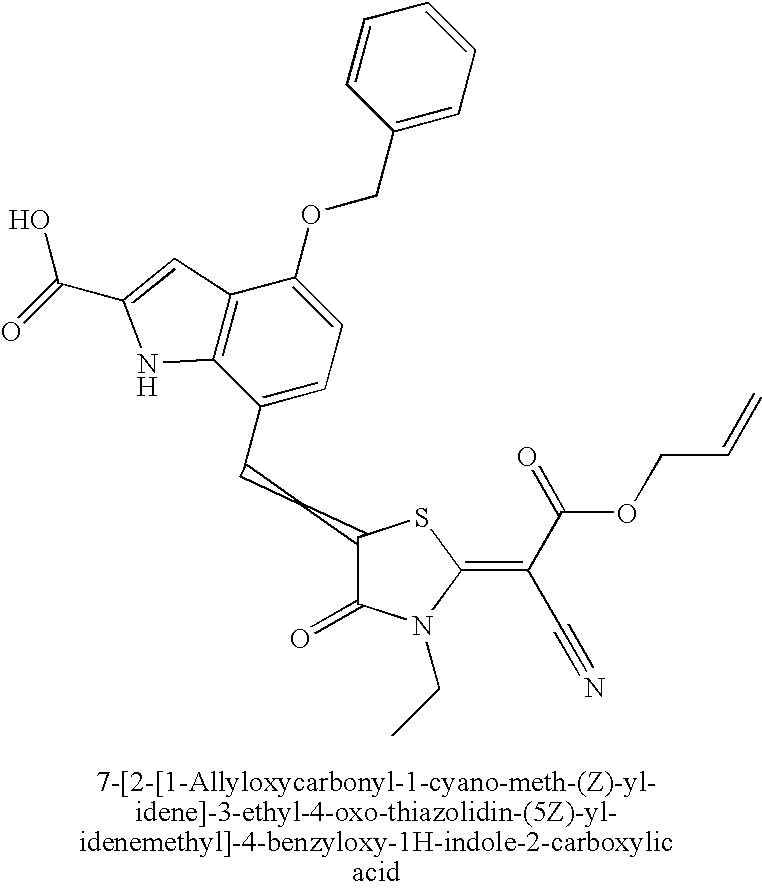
C(CC1C(=O)N(CC)C(=C(C(=O)OCC=C)C#N)S1)C1=CC=C(OCC2=CC=CC=C2)C2=C1NC(C(=O)O)=C2
